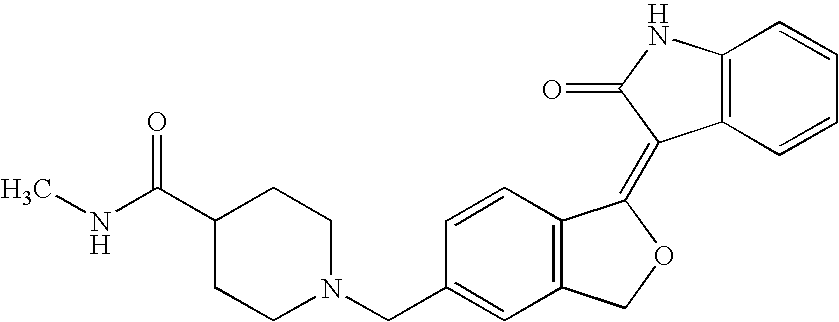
C1=CC(CN2CCC(C(NC)=O)CC2)=CC2=C1C(=C1C3=C(C=CC=C3)NC1=O)OC2
